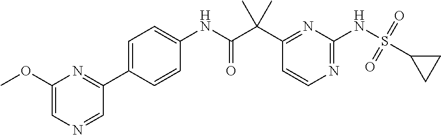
COC1=CN=CC(C2=CC=C(NC(=O)C(C3=NC(NS(C4CC4)(=O)=O)=NC=C3)(C)C)C=C2)=N1
